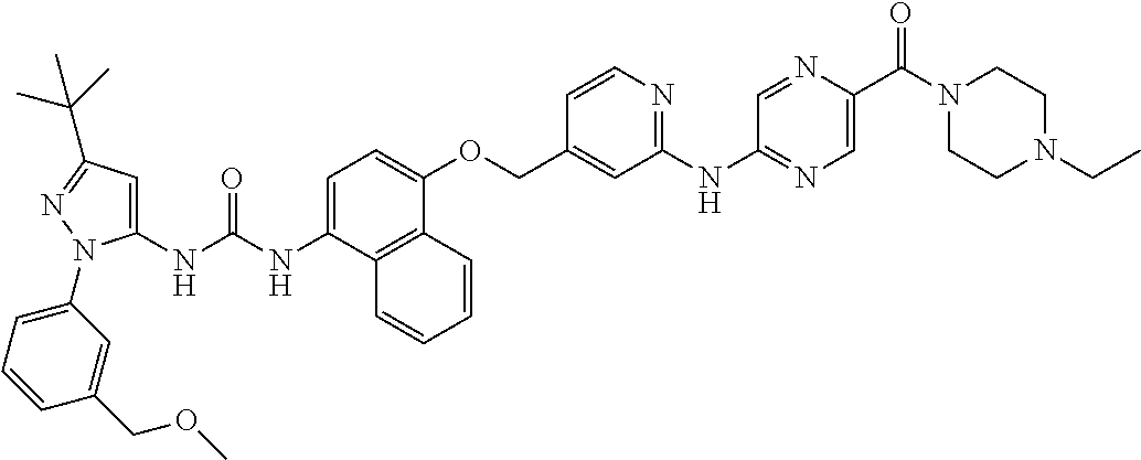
C1=C(NC(NC2=CC(C(C)(C)C)=NN2C2=CC=CC(COC)=C2)=O)C2=C(C(OCC3=CC(NC4=NC=C(C(N5CCN(CC)CC5)=O)N=C4)=NC=C3)=C1)C=CC=C2
